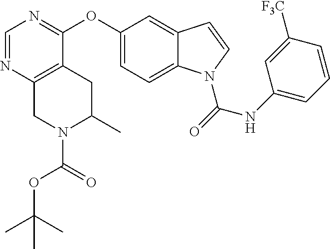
C1=NC2=C(C(OC3=CC=C4C(=C3)C=CN4C(=O)NC3=CC=CC([F3C])=C3)=N1)CC(C)N(C(=O)OC(C)(C)C)C2
